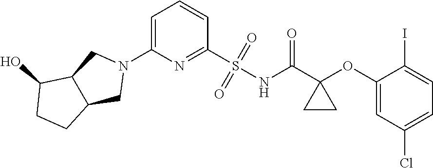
C1(S(NC(C2(OC3=CC(Cl)=CC=C3I)CC2)=O)(=O)=O)=NC(N2CC3C(C2)CCC3O)=CC=C1
